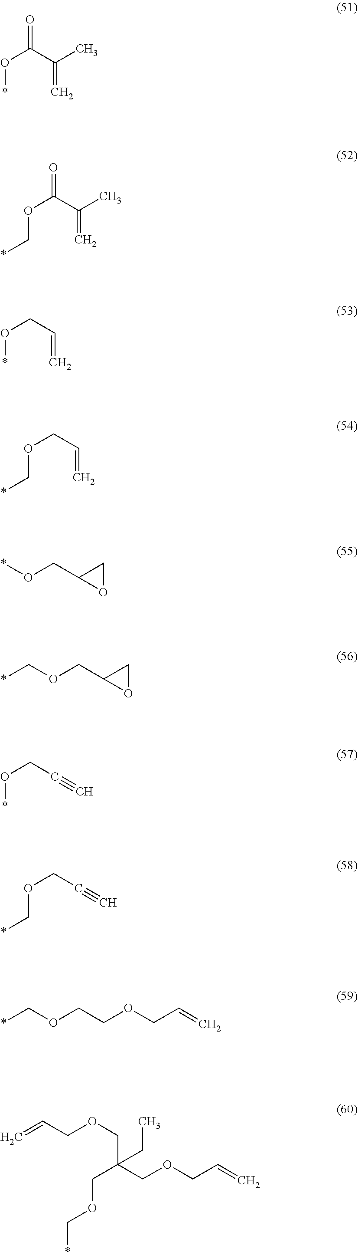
O=C(C(=C)C)O*.O=C(C(=C)C)OC*.C(C=C)O*.C(C=C)OC*.C(OCC1CO1)*.*OCC1OC1.C(C#C)O*.C(C#C)OC*.C(OCCOCC=C)*.C(C(COCC=C)(CC)COC*)OCC=C
